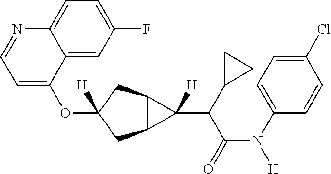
O(C1([H])CC2C(C1)C2(C(C(N([H])C1=CC=C(Cl)C=C1)=O)C1CC1)[H])C1=CC=NC2=CC=C(F)C=C12
